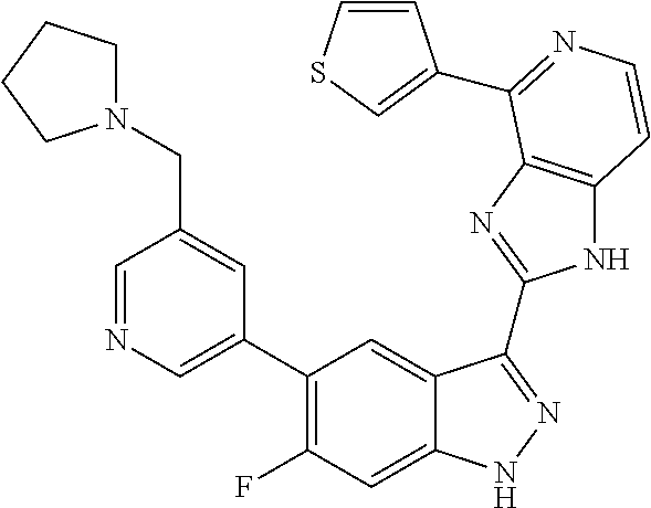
C1=C(C2=C(F)C=C3C(=C2)C(C2=NC4=C(N2)C=CN=C4C2=CSC=C2)=NN3)C=C(CN2CCCC2)C=N1
